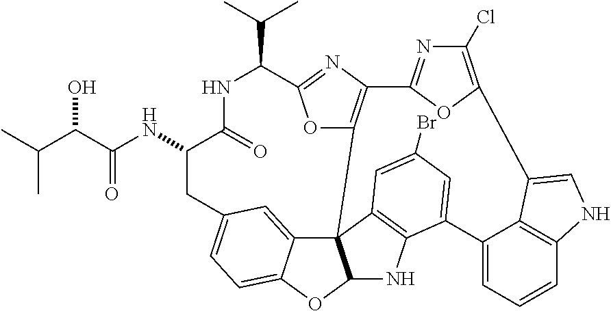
C1(C(C)C)NC(=O)C(NC(C(O)C(C)C)=O)CC2=CC=C3C(=C2)C24C(O3)NC3=C2C=C(Br)C=C3C2=CC=CC3=C2C(=CN3)C2=C(Cl)N=C(O2)C2=C4OC1=N2
